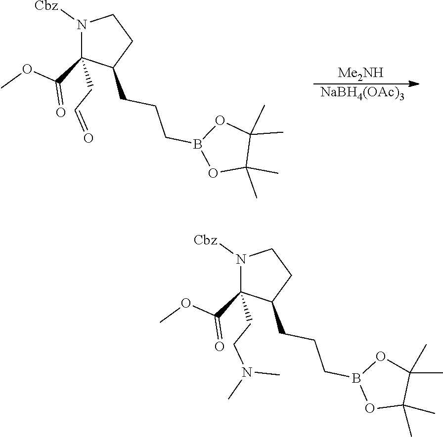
N1([Cbz])C(C(OC)=O)(CC=O)C(CCCB2OC(C)(C)C(C)(C)O2)CC1.[Me2NH].[ NaBH4(OAc)3].N1([Cbz])C(C(OC)=O)(CCN(C)C)C(CCCB2OC(C)(C)C(C)(C)O2)CC1
